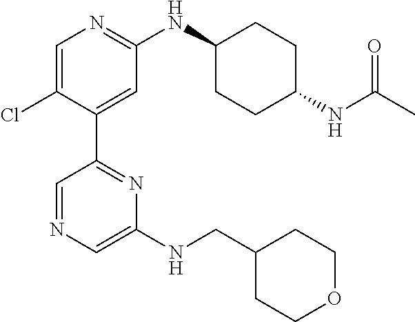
C1=C(Cl)C(C2=NC(NCC3CCOCC3)=CN=C2)=CC(NC2CCC(NC(C)=O)CC2)=N1
